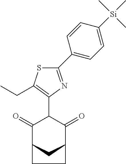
C1(=O)C2CC(C(=O)C1C1=C(CC)SC(C3=CC=C([Si](C)(C)C)C=C3)=N1)CC2
